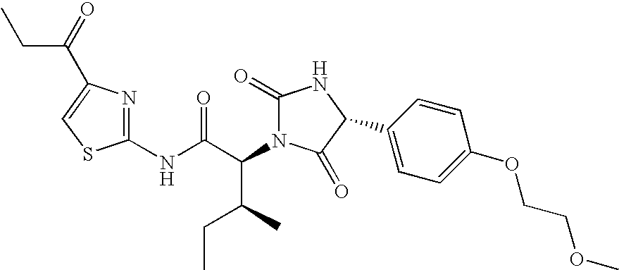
C1(NC(C(C(CC)C)N2C(=O)NC(C3=CC=C(OCCOC)C=C3)C2=O)=O)=NC(C(=O)CC)=CS1
